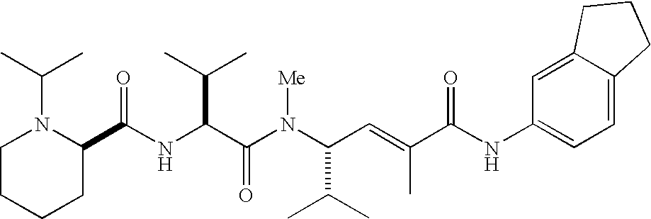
N(C(C(N(C(C(C)C)C=C(C)C(NC1=CC=C2C(=C1)CCC2)=O)[Me])=O)C(C)C)C(C1N(C(C)C)CCCC1)=O
